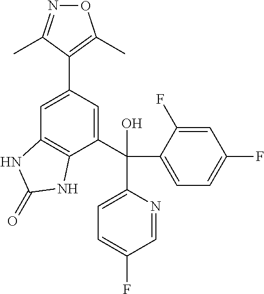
N1=C(C)C(C2=CC3=C(C(C(C4=CC=C(F)C=N4)(C4=CC=C(F)C=C4F)O)=C2)NC(=O)N3)=C(C)O1
